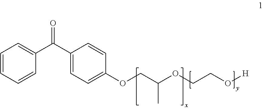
C1=CC=CC(C(C2=CC=C(OCC(OCCO[H])C)C=C2)=O)=C1
